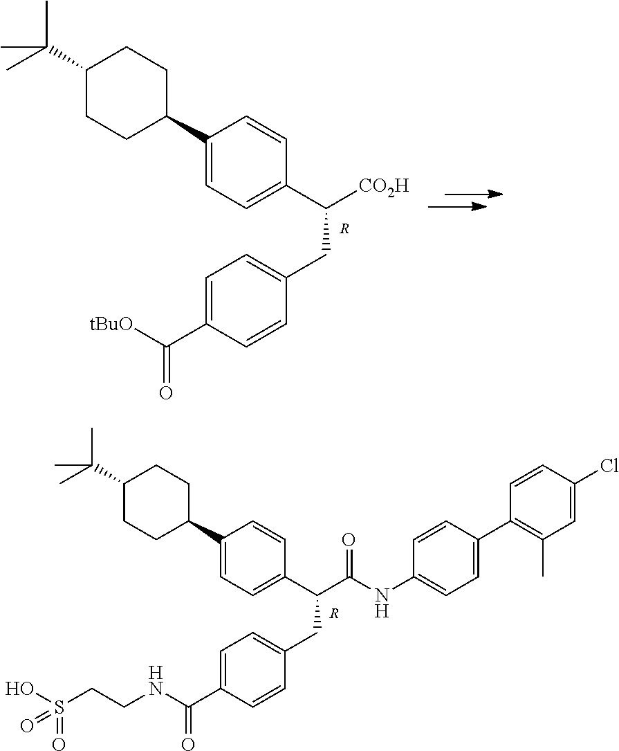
C1(C2CCC(C(C)(C)C)CC2)=CC=C(C([CO2H])CC2=CC=C(C(=O)[tBuO])C=C2)C=C1.[R].[R].C1(C2CCC(C(C)(C)C)CC2)=CC=C(C(C(NC2=CC=C(C3=C(C)C=C(Cl)C=C3)C=C2)=O)CC2=CC=C(C(=O)NCCS(O)(=O)=O)C=C2)C=C1
